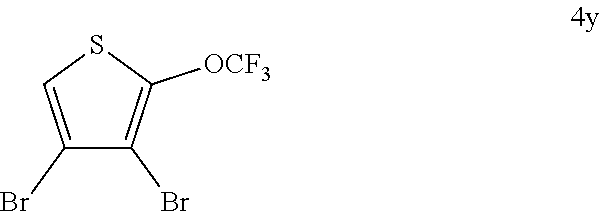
C1(Br)=CSC([OCF3])=C1Br
